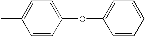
C1=C(OC2=CC=C(C)C=C2)C=CC=C1
